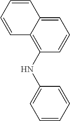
C1=CC=CC2=CC=CC(NC3=CC=CC=C3)=C12
